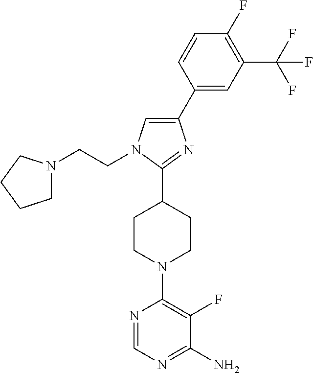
C1(C2=CN(CCN3CCCC3)C(C3CCN(C4=C(F)C(N)=NC=N4)CC3)=N2)=CC(C(F)(F)F)=C(F)C=C1
